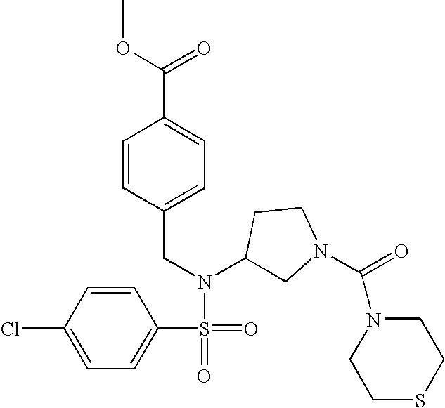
C1(Cl)=CC=C(S(=O)(=O)N(C2CN(C(=O)N3CCSCC3)CC2)CC2=CC=C(C(OC)=O)C=C2)C=C1
